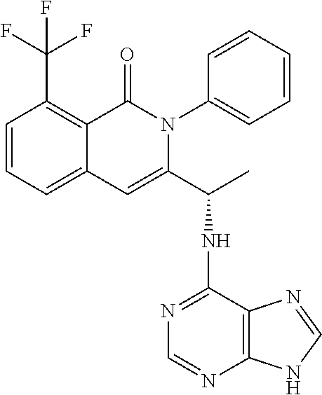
C1=CC=C2C(=C1C(F)(F)F)C(=O)N(C1=CC=CC=C1)C(C(C)NC1=NC=NC3=C1N=CN3)=C2
